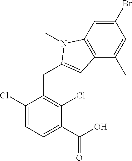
C1(Cl)=CC=C(C(O)=O)C(Cl)=C1CC1=CC2=C(C=C(Br)C=C2C)N1C
